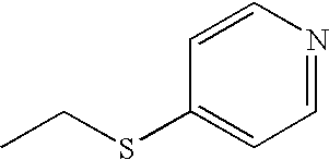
CCSC1=CC=NC=C1
